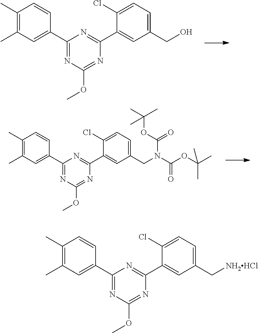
C1(C)=C(C)C=C(C2=NC(OC)=NC(C3=CC(CO)=CC=C3Cl)=N2)C=C1.C1(C)=C(C)C=C(C2=NC(OC)=NC(C3=CC(CN(C(OC(C)(C)C)=O)C(OC(C)(C)C)=O)=CC=C3Cl)=N2)C=C1.C1(C)=C(C)C=C(C2=NC(OC)=NC(C3=CC(C[NH2HCl])=CC=C3Cl)=N2)C=C1
